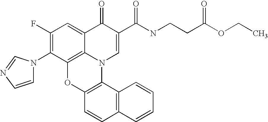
C1(F)=C(N2C=CN=C2)C2=C3C(=C1)C(=O)C(C(NCCC(OCC)=O)=O)=CN3C1=C(O2)C=CC2=C1C=CC=C2
